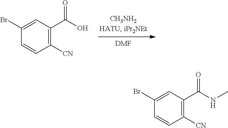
C1(C(=O)NC)=C([CN])C=CC(Br)=C1.C1(C(=O)O)=C([CN])C=CC(Br)=C1.[DMF]
